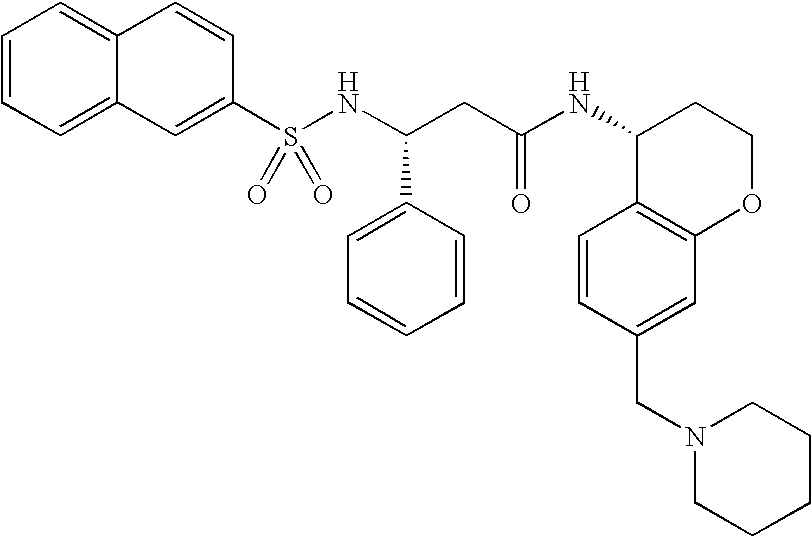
C1=CC=C2C(=C1)C=CC(S(NC(CC(NC1C3=C(OCC1)C=C(CN1CCCCC1)C=C3)=O)C1=CC=CC=C1)(=O)=O)=C2
